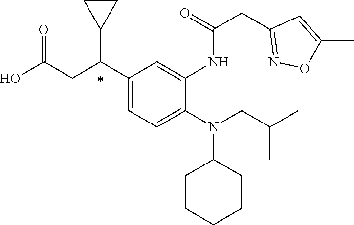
N(C1CCCCC1)(CC(C)C)C1=CC=C(C(CC(O)=O)C2CC2)C=C1NC(=O)CC1=NOC(C)=C1
